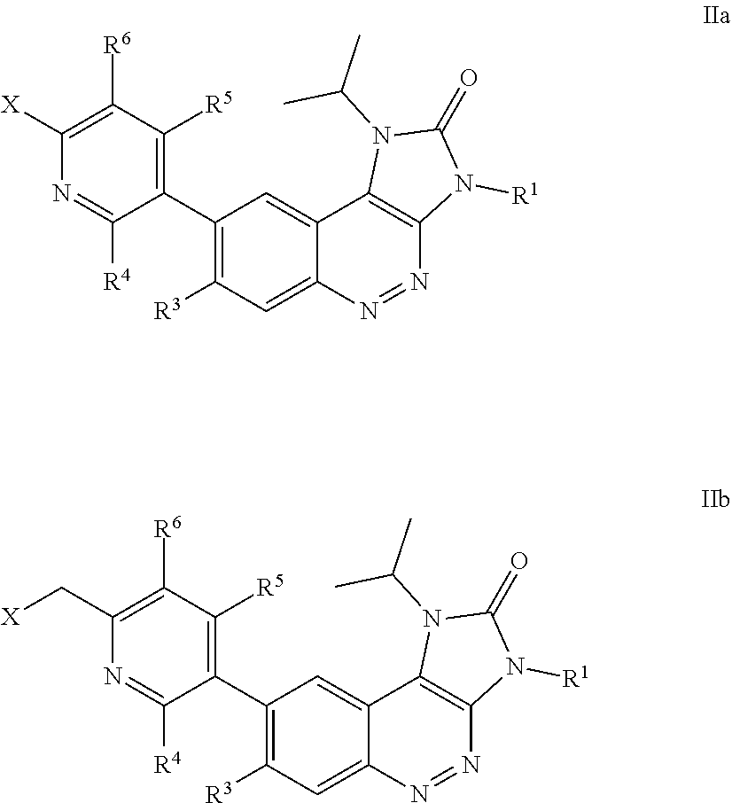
N1([R1])C(=O)N(C(C)C)C2=C1N=NC1=CC([R3])=C(C3=C([R5])C([R6])=C([X])N=C3[R4])C=C21.N1([R1])C(=O)N(C(C)C)C2=C1N=NC1=CC([R3])=C(C3=C([R5])C([R6])=C(C[X])N=C3[R4])C=C21
